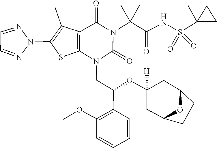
COC1=C(C(OC2([H])CC3CCC(C2)O3)CN2C(=O)N(C(C(=O)NS(=O)(=O)C3(C)CC3)(C)C)C(=O)C3=C2SC(N2N=CC=N2)=C3C)C=CC=C1
